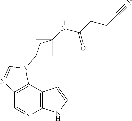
C1=NC2=C(C3=C1N=CN3C13CC(NC(CCC#N)=O)(C1)C3)C=CN2
